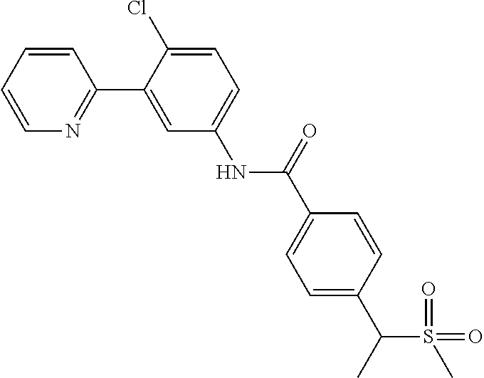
C1(C2=CC(NC(C3=CC=C(C(S(=O)(C)=O)C)C=C3)=O)=CC=C2Cl)=NC=CC=C1
